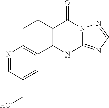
C1(C(C)C)=C(C2=CN=CC(CO)=C2)NC2=NC=NN2C1=O
